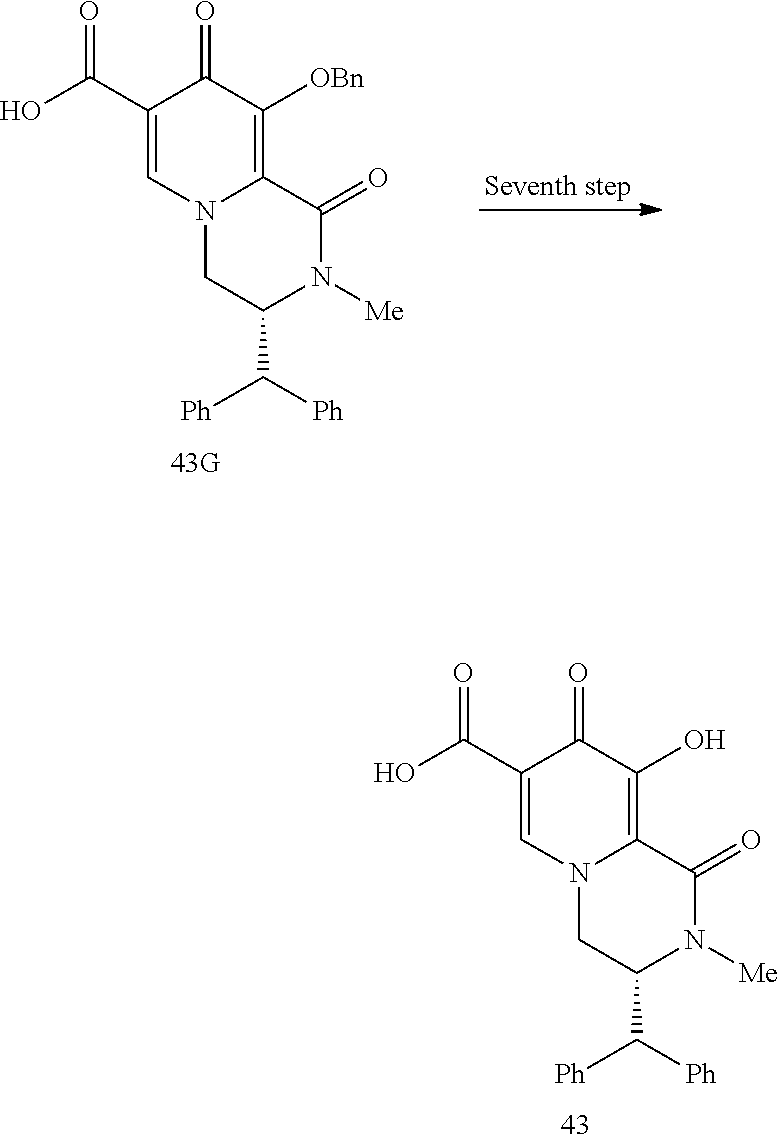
C1C(C([Ph])[Ph])N([Me])C(=O)C2=C(O)C(=O)C(C(O)=O)=CN12.C1C(C([Ph])[Ph])N([Me])C(=O)C2=C([OBn])C(=O)C(C(O)=O)=CN12
